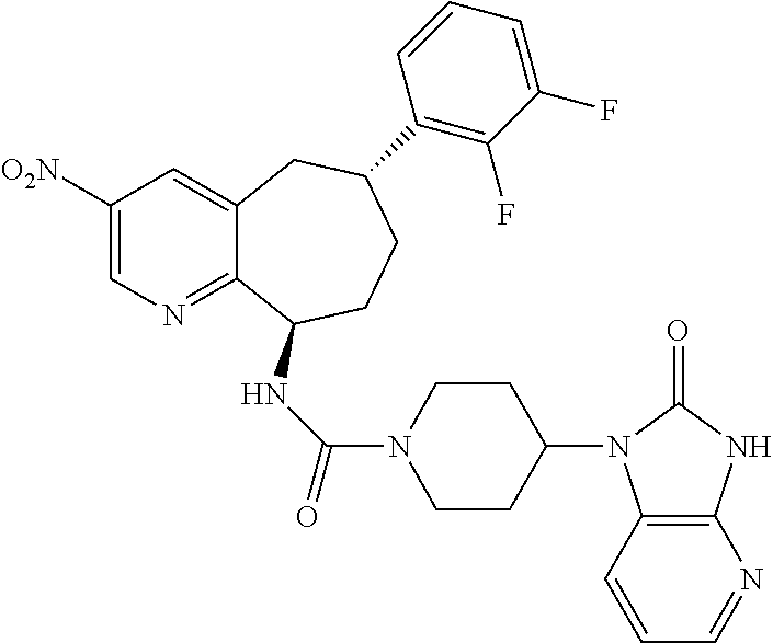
C1([O2N])=CN=C2C(=C1)CC(C1=C(F)C(F)=CC=C1)CCC2NC(=O)N1CCC(N2C3=C(NC2=O)N=CC=C3)CC1
